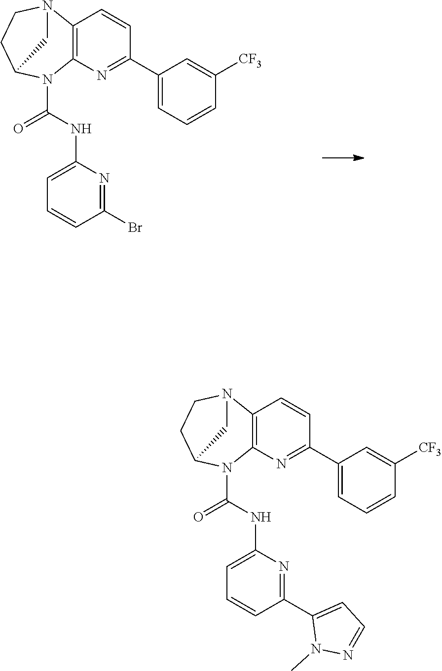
C12=C(N=C(C3=CC=CC([CF3])=C3)C=C1)N(C(NC1=CC=CC(Br)=N1)=O)C1CCN2C1.C12=C(N=C(C3=CC=CC([CF3])=C3)C=C1)N(C(NC1=CC=CC(C3=CC=NN3C)=N1)=O)C1CCN2C1
